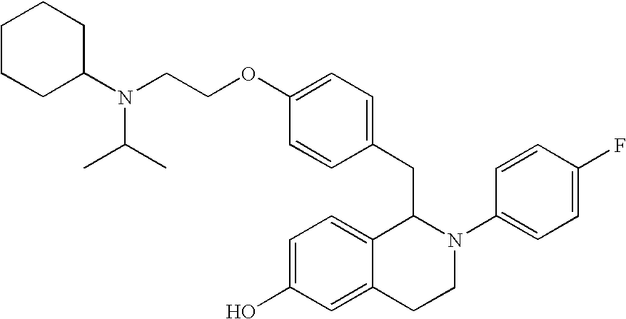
N(CCOC1=CC=C(CC2C3=CC=C(O)C=C3CCN2C2=CC=C(F)C=C2)C=C1)(C1CCCCC1)C(C)C
